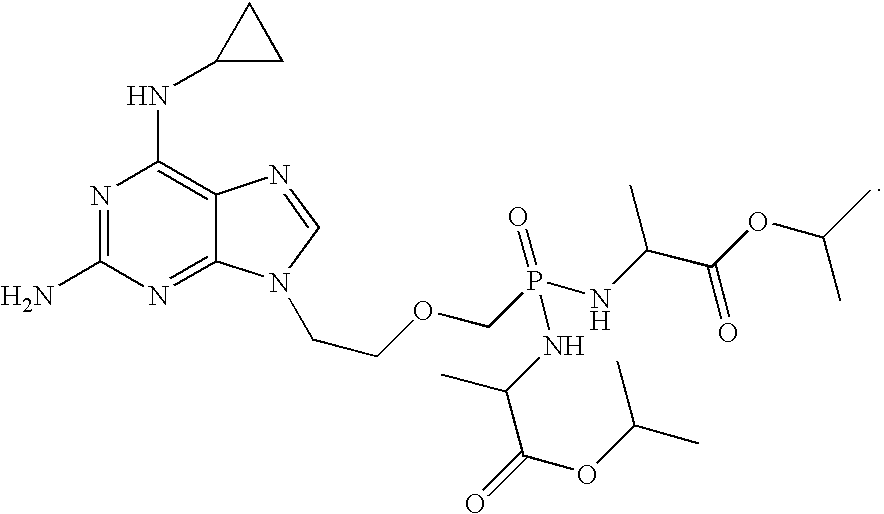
N1=C(N)N=C2C(=C1NC1CC1)N=CN2CCOCP(NC(C(OC(C)C)=O)C)(=O)NC(C(=O)OC(C)C)C
